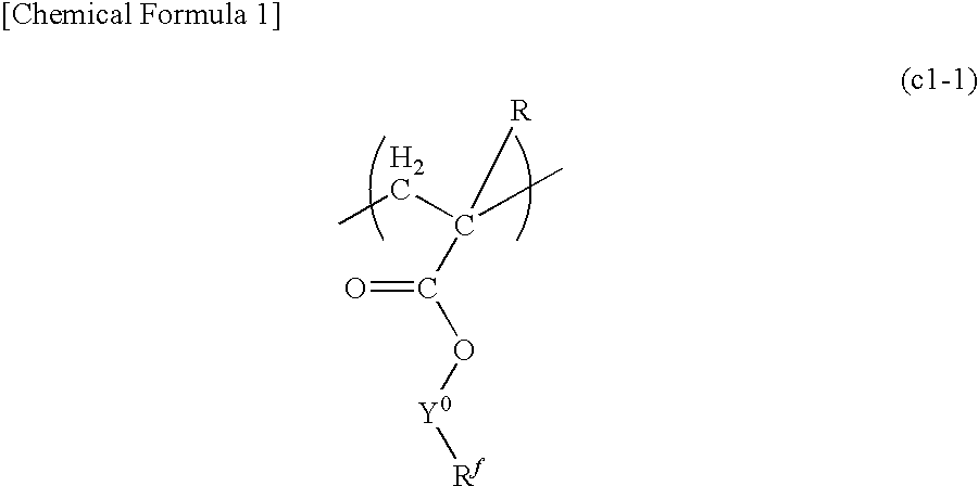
CCC(C)([R])C(=O)O[Y0][Rf]
